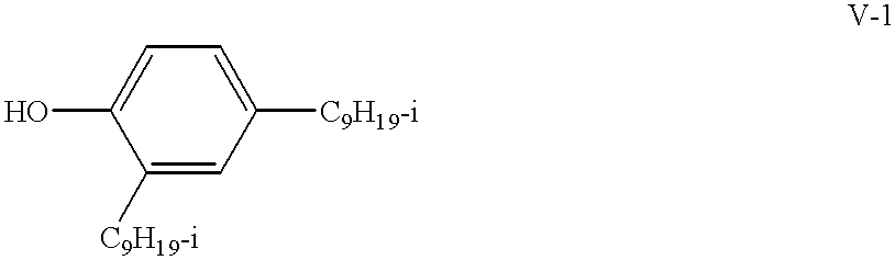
C1([C9H19-i])=CC([C9H19-i])=CC=C1O
